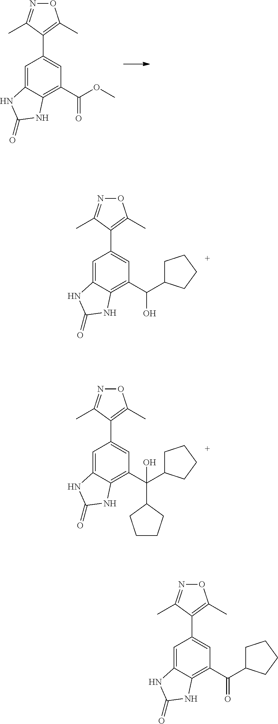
O1N=C(C)C(C2=CC(C(=O)OC)=C3C(=C2)NC(=O)N3)=C1C.O1N=C(C)C(C2=CC(C(O)C3CCCC3)=C3C(=C2)NC(=O)N3)=C1C.O1N=C(C)C(C2=CC(C(C3CCCC3)(C3CCCC3)O)=C3C(=C2)NC(=O)N3)=C1C.O1N=C(C)C(C2=CC(C(=O)C3CCCC3)=C3C(=C2)NC(=O)N3)=C1C
